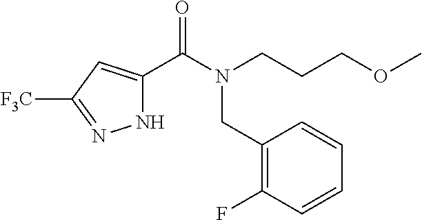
N1C(C(N(CCCOC)CC2=C(F)C=CC=C2)=O)=CC([F3C])=N1
